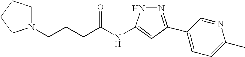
C(CCC(NC1=CC(C2=CC=C(C)N=C2)=NN1)=O)N1CCCC1
